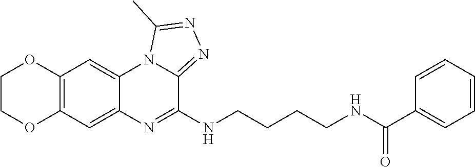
C12=C(C=C3C(=C1)N1C(=NN=C1C)C(NCCCCNC(C1=CC=CC=C1)=O)=N3)OCCO2
